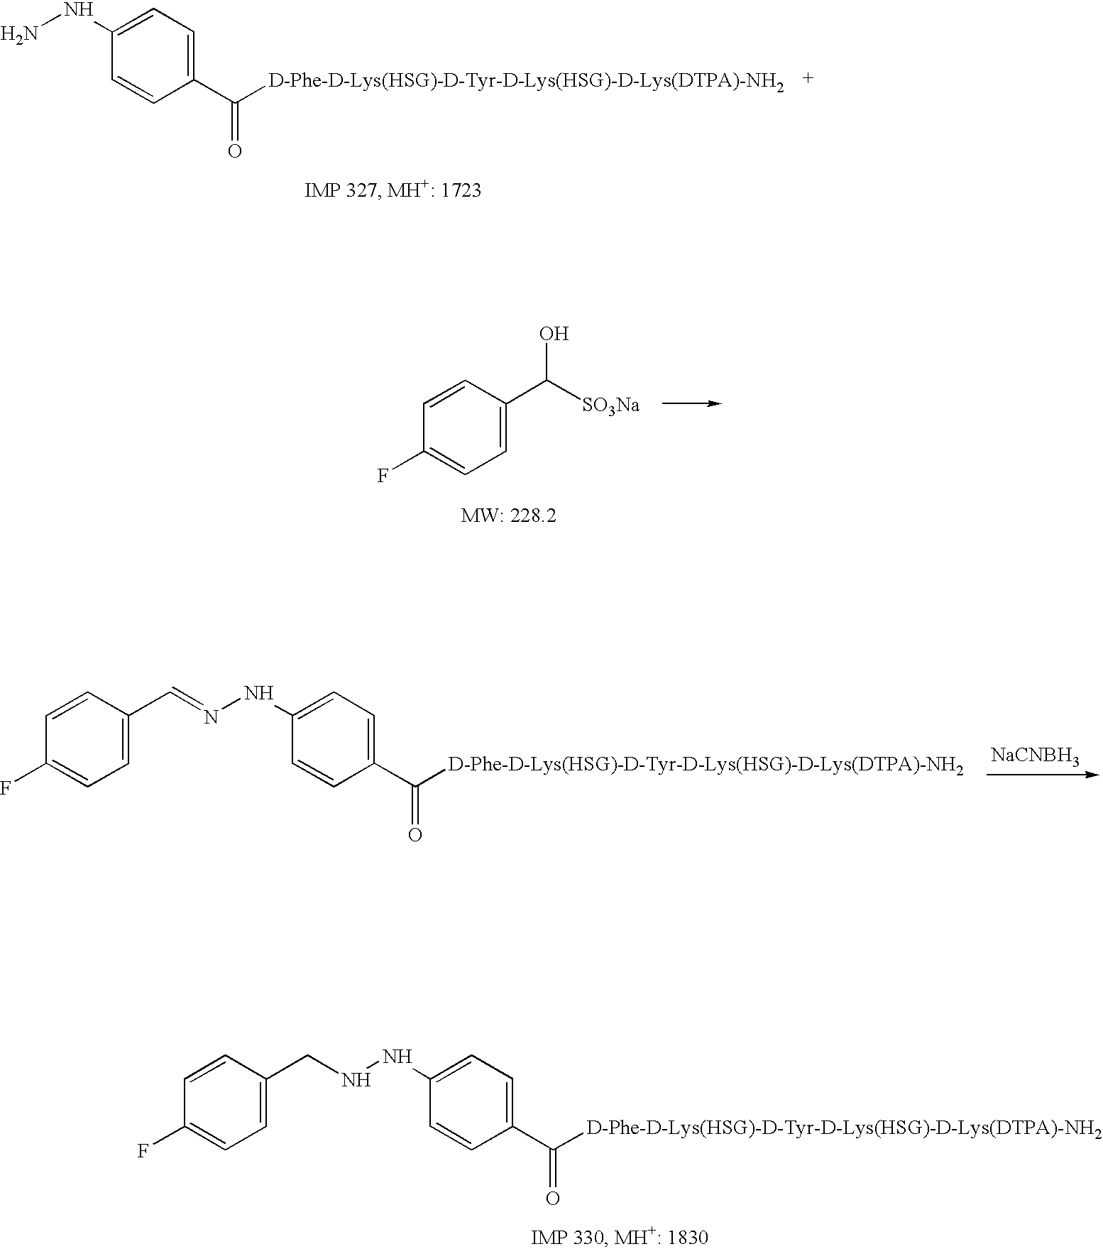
NNC1=CC=C(C([D-Phe-D-Lys(HSG)-D-Tyr-D-Lys(HSG)-D-Lys(DTPA)-NH2])=O)C=C1.C1(F)=CC=C(C([SO3Na])O)C=C1.[NaCNBH3].C1(F)=CC=C(C=NNC2=CC=C(C([D-Phe-D-Lys(HSG)-D-Tyr-D-Lys(HSG)-D-Lys(DTPA)-NH2])=O)C=C2)C=C1.C1(F)=CC=C(CNNC2=CC=C(C([D-Phe-D-Lys(HSG)-D-Tyr-D-Lys(HSG)-D-Lys(DTPA)-NH2])=O)C=C2)C=C1
